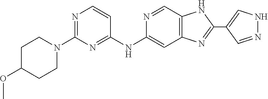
N1=C(N2CCC(OC)CC2)N=C(NC2=CC3=C(C=N2)NC(C2=CNN=C2)=N3)C=C1
